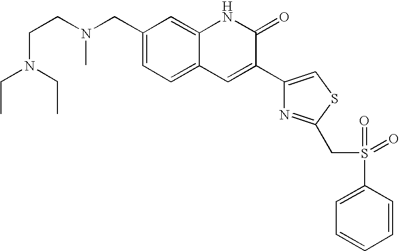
C(C)N(CC)CCN(C)CC1=CC=C2C(=C1)NC(=O)C(C1=CSC(CS(=O)(=O)C3=CC=CC=C3)=N1)=C2
